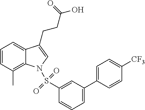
C1=CC(C)=C2C(=C1)C(CCC(O)=O)=CN2S(C1=CC(C2=CC=C([CF3])C=C2)=CC=C1)(=O)=O
